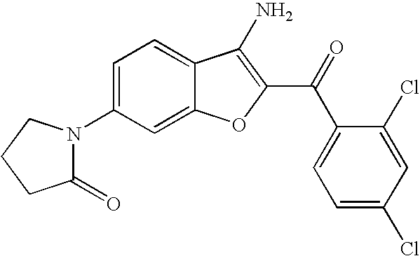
C1(N2C(=O)CCC2)=CC=C2C(=C1)OC(C(C1=CC=C(Cl)C=C1Cl)=O)=C2N
